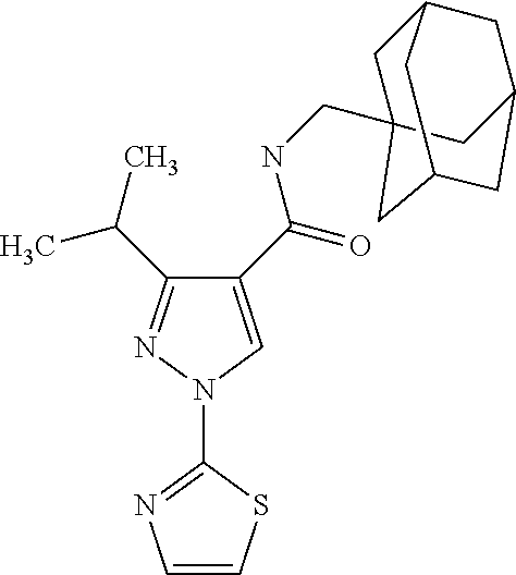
C1=CSC(N2C=C(C(NCC34CC5CC(CC(C3)C5)C4)=O)C(C(C)C)=N2)=N1
